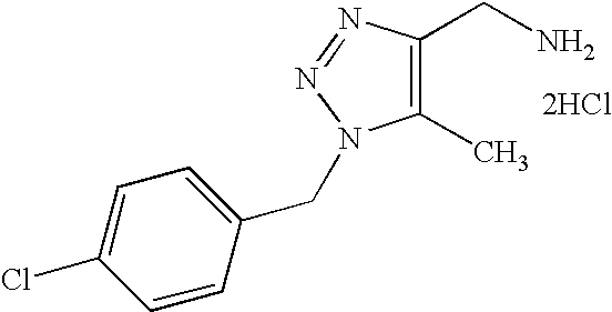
C1(C)=C(CN)N=NN1CC1=CC=C(Cl)C=C1.[2HCl]
